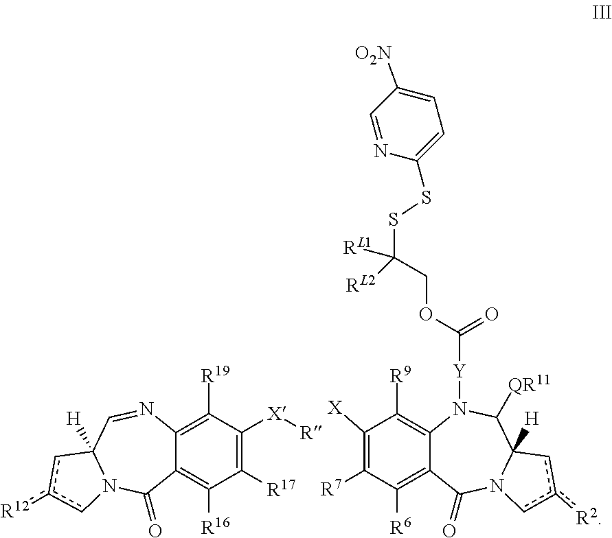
C12=C([R19])C([X][R])=C([R17])C([R16])=C1C(=O)N1C([H])(C=N2)cc([R12])c1.[X]C1=C([R7])C([R6])=C2C(=C1[R9])N([Y]C(OCC(SSC1=CC=C([O2N])C=N1)([RL2])[RL1])=O)C([QR11])C1([H])N(C2=O)cc([R2])c1
